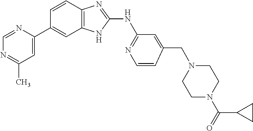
C1=C(C2=CC3=C(C=C2)N=C(NC2=NC=CC(CN4CCN(C(=O)C5CC5)CC4)=C2)N3)N=CN=C1C
